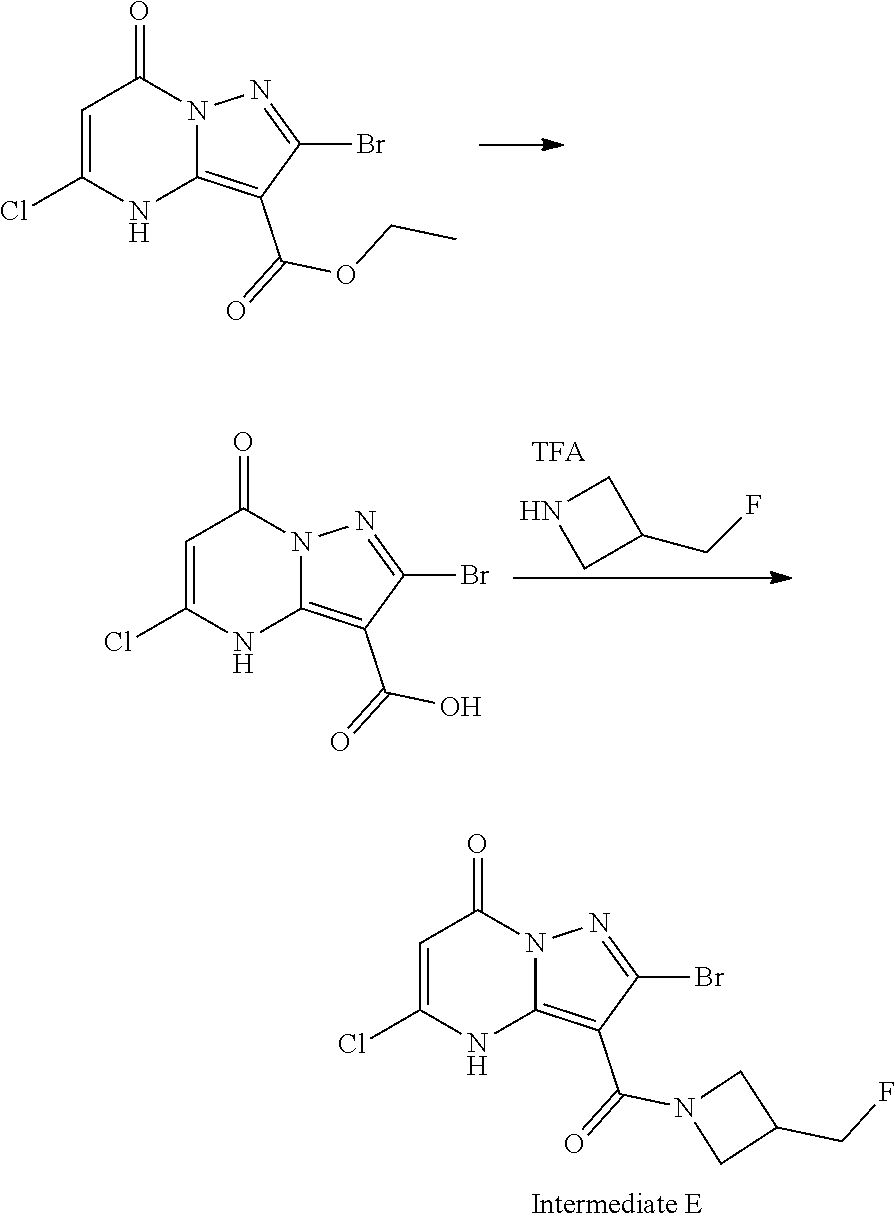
C1=C(Cl)NC2=C(C(=O)N3CC(CF)C3)C(Br)=NN2C1=O.C1=C(Cl)NC2=C(C(=O)OCC)C(Br)=NN2C1=O.C1(CF)CNC1.C1=C(Cl)NC2=C(C(=O)O)C(Br)=NN2C1=O
